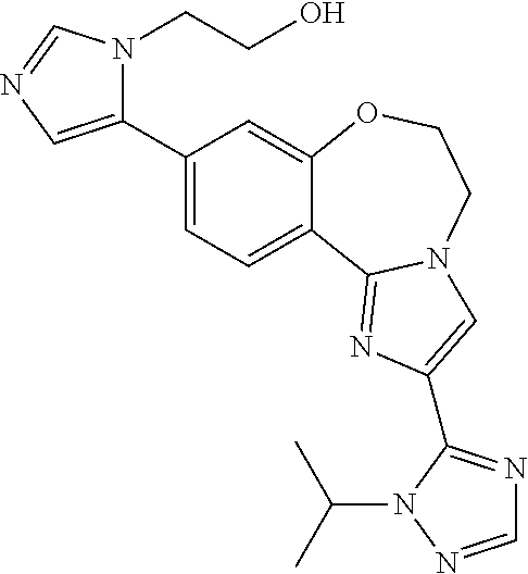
C1(C2=CN=CN2CCO)=CC=C2C(=C1)OCCN1C2=NC(C2=NC=NN2C(C)C)=C1
